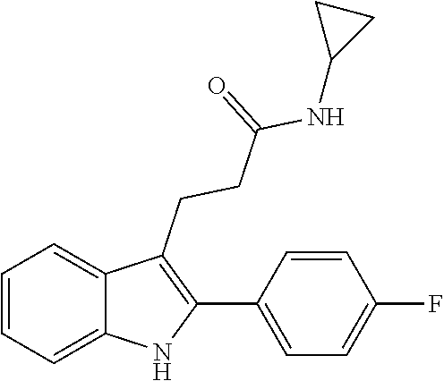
N(C(CCC1=C(C2=CC=C(F)C=C2)NC2=CC=CC=C12)=O)C1CC1
